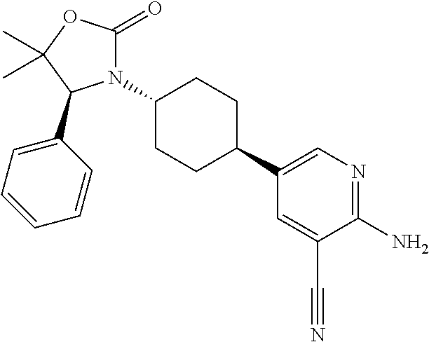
N1(C2CCC(C3=CN=C(N)C(C#N)=C3)CC2)C(=O)OC(C)(C)C1C1=CC=CC=C1
